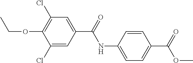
C1=C(NC(=O)C2=CC(Cl)=C(OCC)C(Cl)=C2)C=CC(C(=O)OC)=C1
